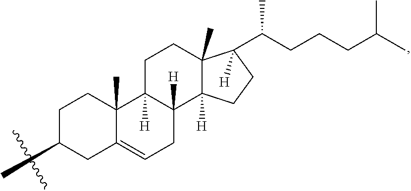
C1CC2(C)C(=CCC3([H])C2([H])CCC2(C)C3([H])CCC2(C(CCCC(C)C)C)[H])CC1C
